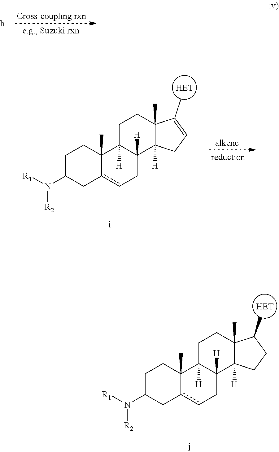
C1C(N([R1])[R2])Cc2cCC3([H])C([H])(C2(C)C1)CCC1(C)C3([H])CC=C1C.[HET].C1C(N([R1])[R2])Cc2cCC3([H])C([H])(C2(C)C1)CCC1(C)C3([H])CCC1C.[HET]
